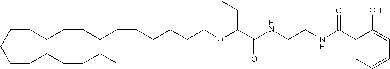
C(=CCC=CCC=CCCCCOC(C(NCCNC(C1=CC=CC=C1O)=O)=O)CC)CC=CCC=CCC
